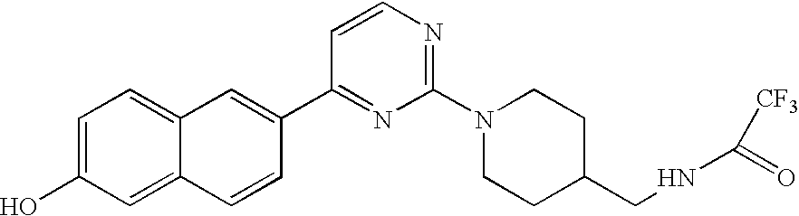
C1=C(O)C=C2C(=C1)C=C(C1=NC(N3CCC(CNC(=O)[CF3])CC3)=NC=C1)C=C2
